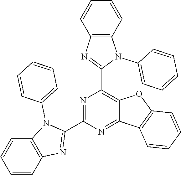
N1=C(C2=NC3=C(N2C2=CC=CC=C2)C=CC=C3)N=C2C(=C1C1=NC3=C(N1C1=CC=CC=C1)C=CC=C3)OC1=C2C=CC=C1
